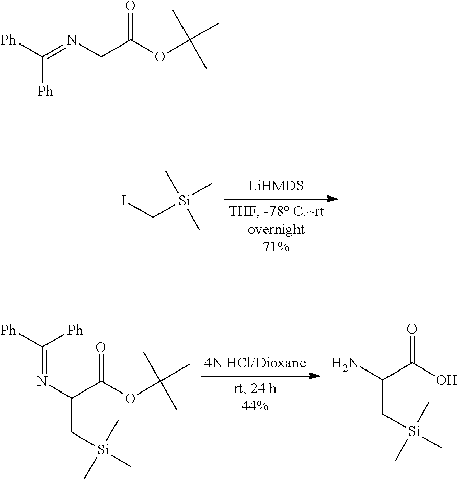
[Ph]C(=NCC(OC(C)(C)C)=O)[Ph].IC[Si](C)(C)C.[Ph]C([Ph])=NC(C(OC(C)(C)C)=O)C[Si](C)(C)C.NC(C(O)=O)C[Si](C)(C)C
